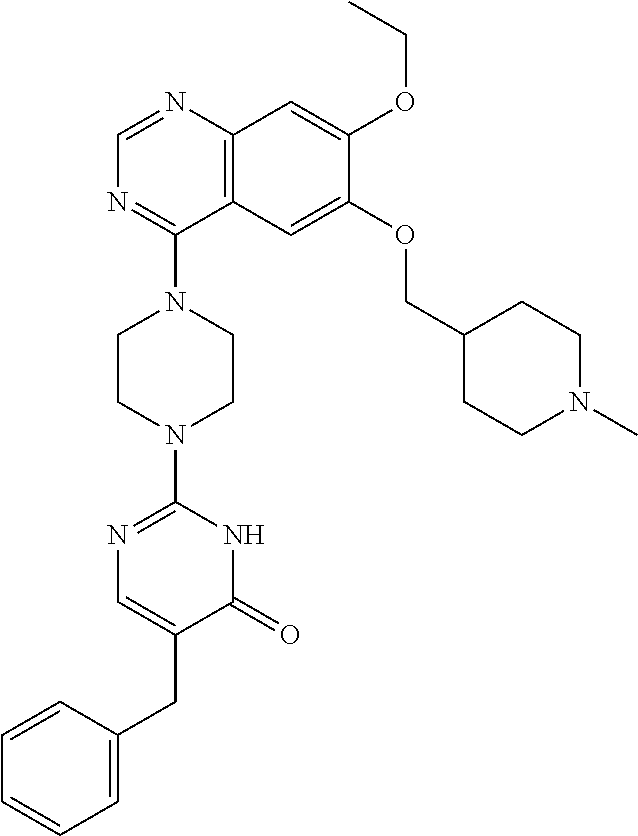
C12=C(N=CN=C1N1CCN(C3=NC=C(CC4=CC=CC=C4)C(=O)N3)CC1)C=C(OCC)C(OCC1CCN(C)CC1)=C2
